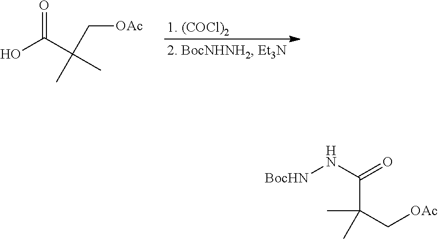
C(O)(C(C[OAc])(C)C)=O.[1. (COCl)2].N([BocHN])C(=O)C(C[OAc])(C)C
